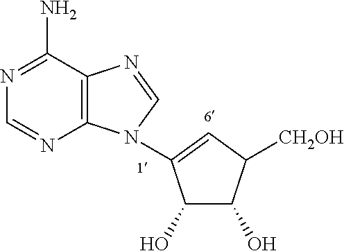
N1=C(N)C2=C(N=C1)N(C1=CC([CH2OH])C(O)C1O)C=N2
